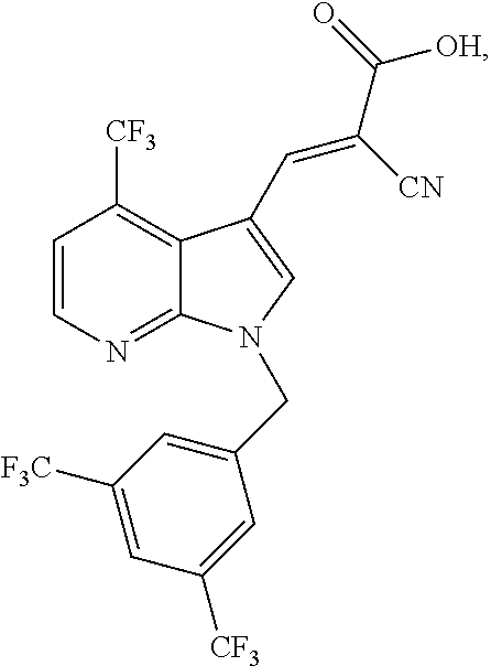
C1=CN=C2C(=C1[CF3])C(C=C(C(=O)[OH])[CN])=CN2CC1=CC([F3C])=CC([CF3])=C1
